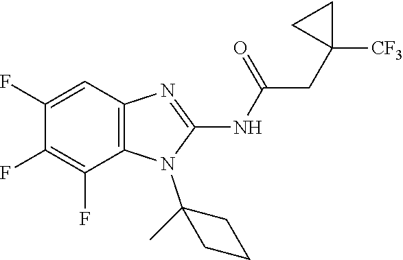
C1(F)=CC2=C(C(F)=C1F)N(C1(C)CCC1)C(NC(=O)CC1([CF3])CC1)=N2
